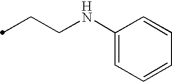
C1(NCCC)=CC=CC=C1
